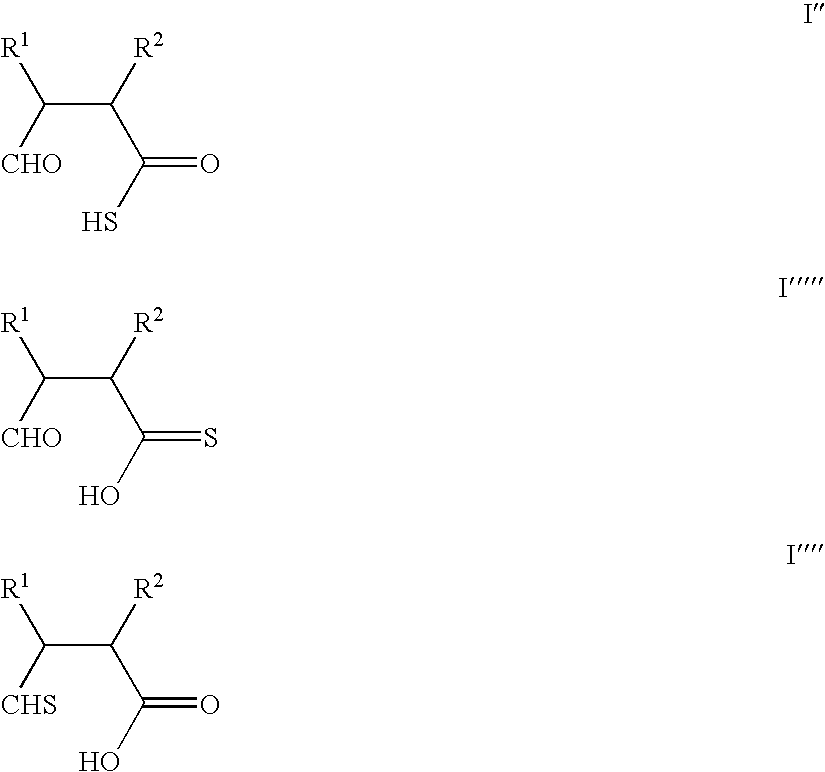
C(C([R2])C(S)=O)([CHO])[R1].C(C([R2])C(O)=S)([CHO])[R1].C(C([R2])C(O)=O)([CHS])[R1]
